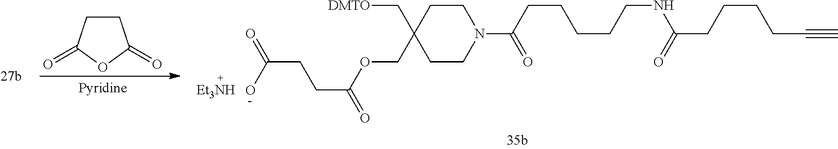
C1CC(=O)OC1=O.C(C1(C[DMTO])CCN(C(=O)CCCCCNC(=O)CCCCC#C)CC1)OC(=O)CCC(O)=O.[Et3NH]
